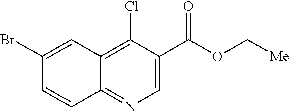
C1=C(C(OC[Me])=O)C(Cl)=C2C(=N1)C=CC(Br)=C2
